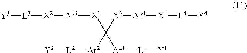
[X1]([Ar3][X2][L3][Y3])C([X3][Ar4][X4][L4][Y4])([Ar2][L2][Y2])[Ar1][L1][Y1]
